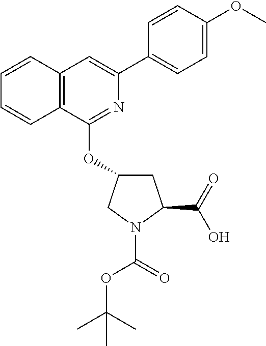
C12=C(C(OC3CC(C(O)=O)N(C(OC(C)(C)C)=O)C3)=NC(C3=CC=C(OC)C=C3)=C1)C=CC=C2
